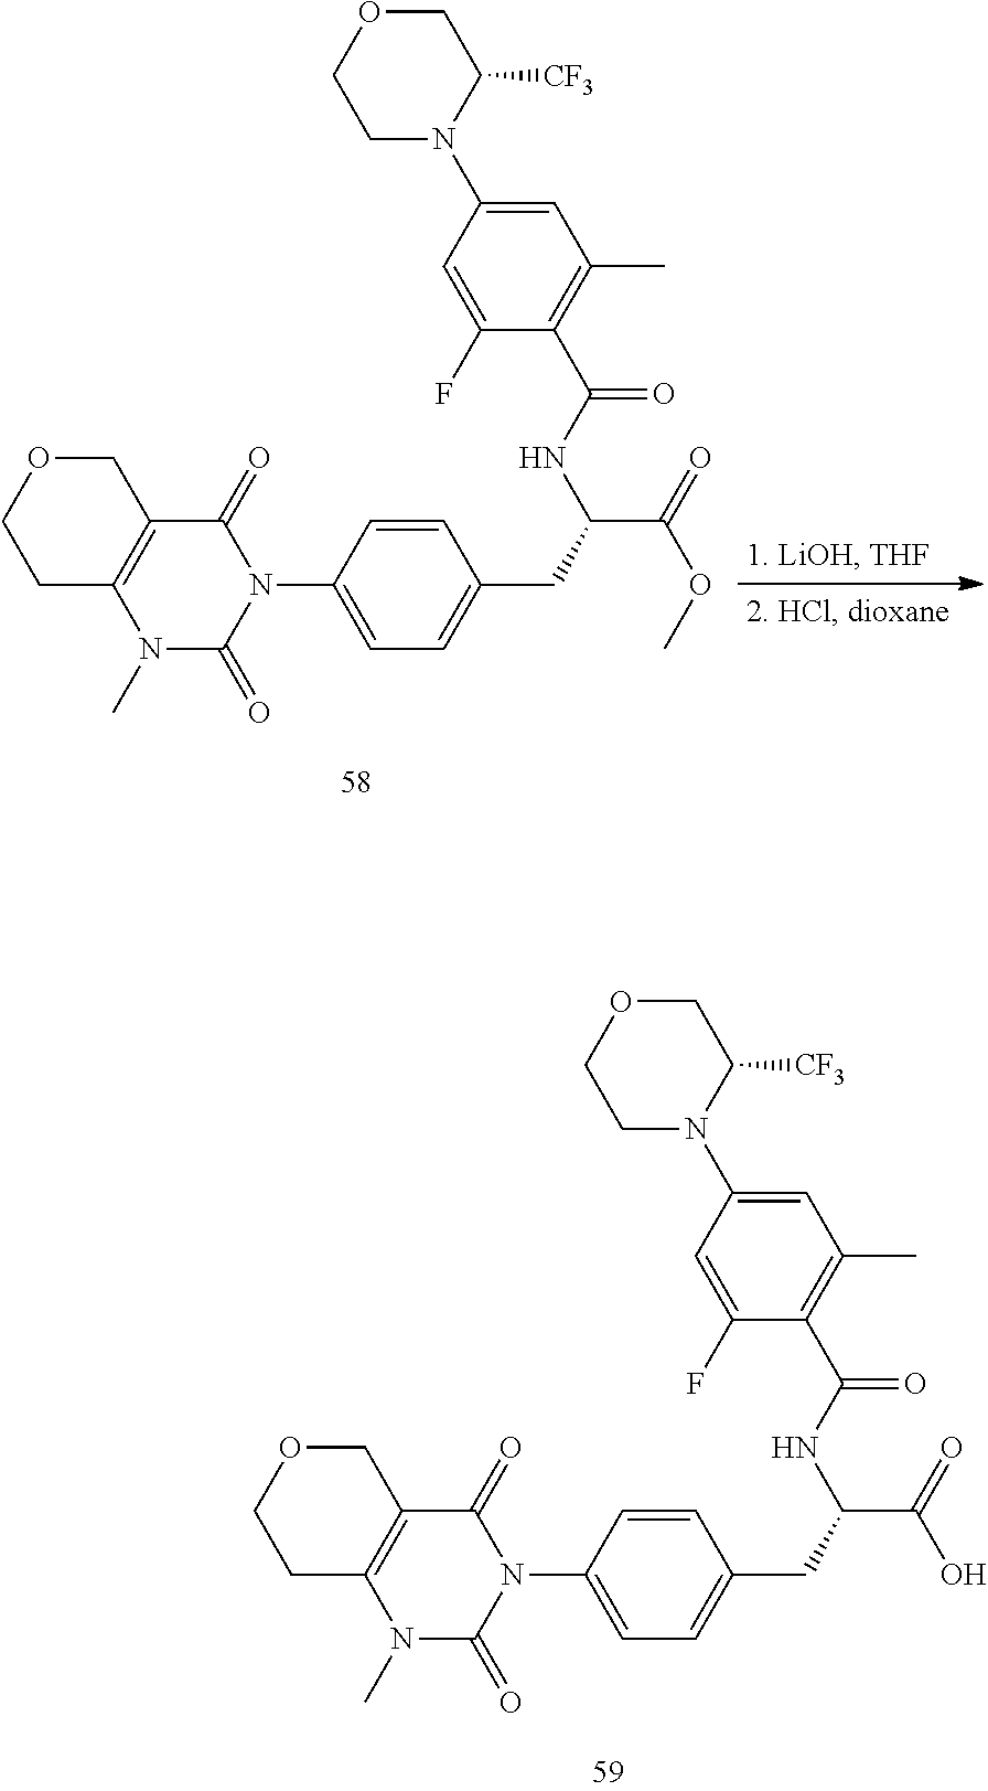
C1N(C2=CC(C)=C(C(NC(CC3=CC=C(N4C(=O)C5=C(N(C)C4=O)CCOC5)C=C3)C(=O)OC)=O)C(F)=C2)C([CF3])COC1.C1N(C2=CC(C)=C(C(NC(CC3=CC=C(N4C(=O)C5=C(N(C)C4=O)CCOC5)C=C3)C(=O)O)=O)C(F)=C2)C([CF3])COC1
